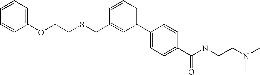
C1(OCCSCC2=CC(C3=CC=C(C(NCCN(C)C)=O)C=C3)=CC=C2)=CC=CC=C1
